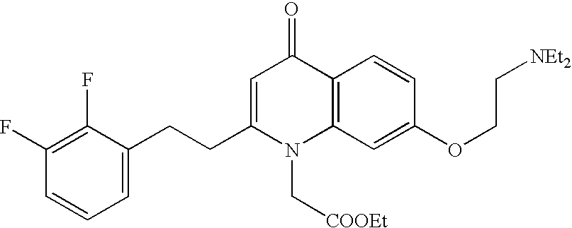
C1(F)=C(F)C(CCC2=CC(=O)C3=C(N2C[COOEt])C=C(OCC[NEt2])C=C3)=CC=C1
